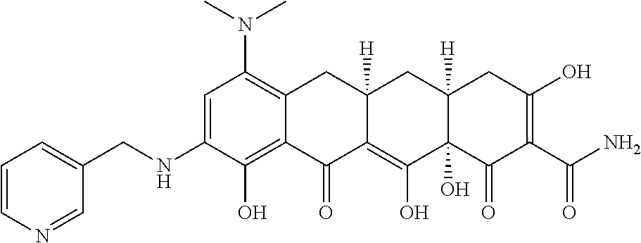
C1=C(NCC2=CC=CN=C2)C(O)=C2C(=C1N(C)C)CC1([H])C(=C(O)C3(O)C([H])(C1)CC(O)=C(C(N)=O)C3=O)C2=O
